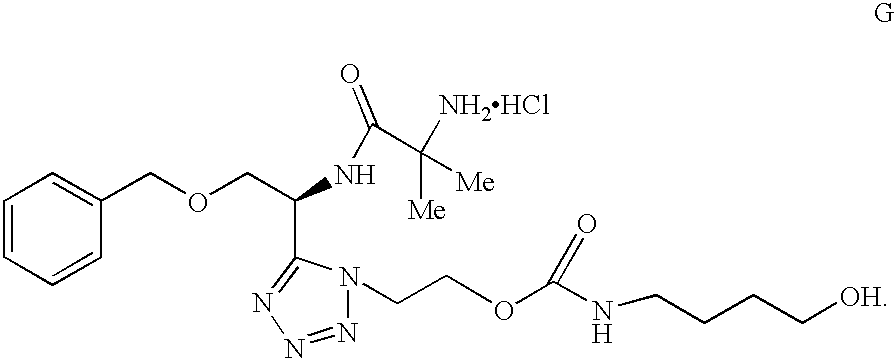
C1=CC=CC(COCC(NC(=O)C([NH2HCl])([Me])[Me])C2=NN=NN2CCOC(NCCCC[OH])=O)=C1
